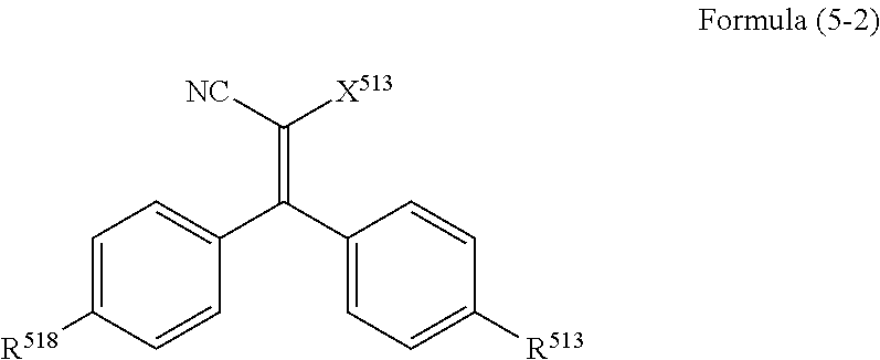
C1=C([R518])C=CC(C(C2=CC=C([R513])C=C2)=C([NC])[X513])=C1
